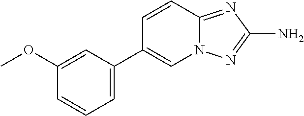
C1(OC)=CC(C2=CN3C(=NC(N)=N3)C=C2)=CC=C1
